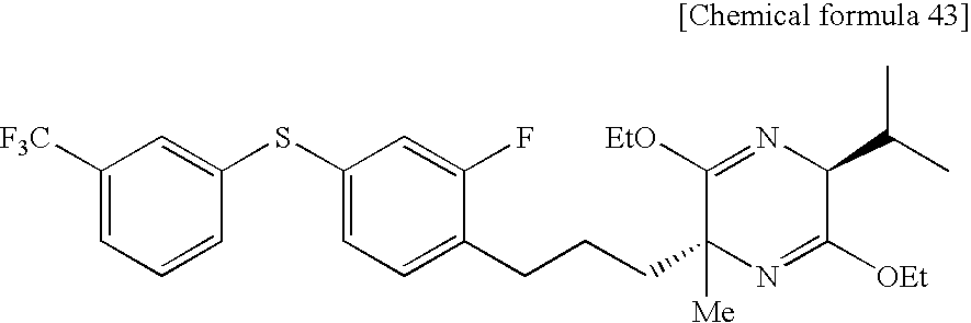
S(C1=CC([F3C])=CC=C1)C1=CC=C(CCCC2([Me])N=C([OEt])C(C(C)C)N=C2[EtO])C(F)=C1
